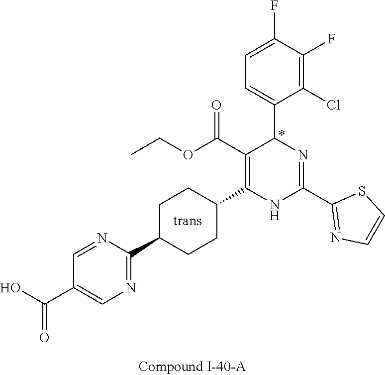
C1(F)=C(Cl)C(C2N=C(C3=NC=CS3)NC(C3CCC(C4=NC=C(C(O)=O)C=N4)CC3)=C2C(OCC)=O)=CC=C1F
